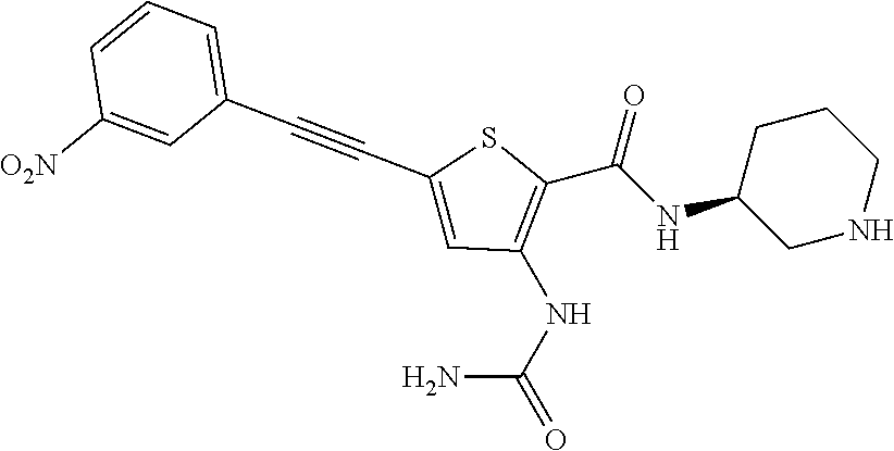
C(NC1CNCCC1)(=O)C1=C(NC(=O)N)C=C(C#CC2=CC=CC([O2N])=C2)S1
